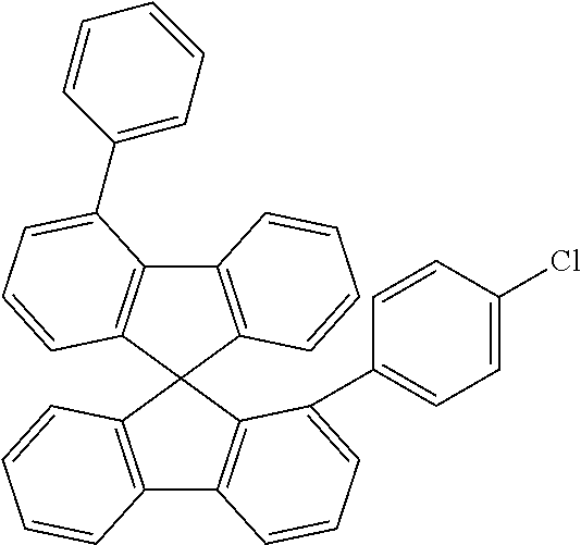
C12=C(C3(C4=C1C=CC=C4C1=CC=C(Cl)C=C1)C1=C(C4=C3C=CC=C4C3=CC=CC=C3)C=CC=C1)C=CC=C2
